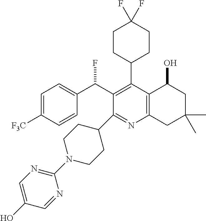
C1=C([F3C])C=CC(C(C2=C(C3CCC(F)(F)CC3)C3=C(N=C2C2CCN(C4=NC=C(O)C=N4)CC2)CC(C)(C)CC3O)F)=C1
